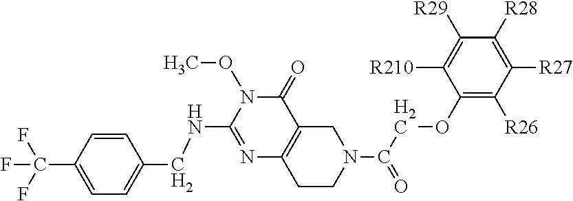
N1=C(NCC2=CC=C(C(F)(F)F)C=C2)N(OC)C(=O)C2=C1CCN(C(=O)COC1=C([R26])C([R27])=C([R28])C([R29])=C1[R210])C2
